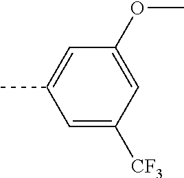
C1=C([CF3])C=C(OC)C=C1C
